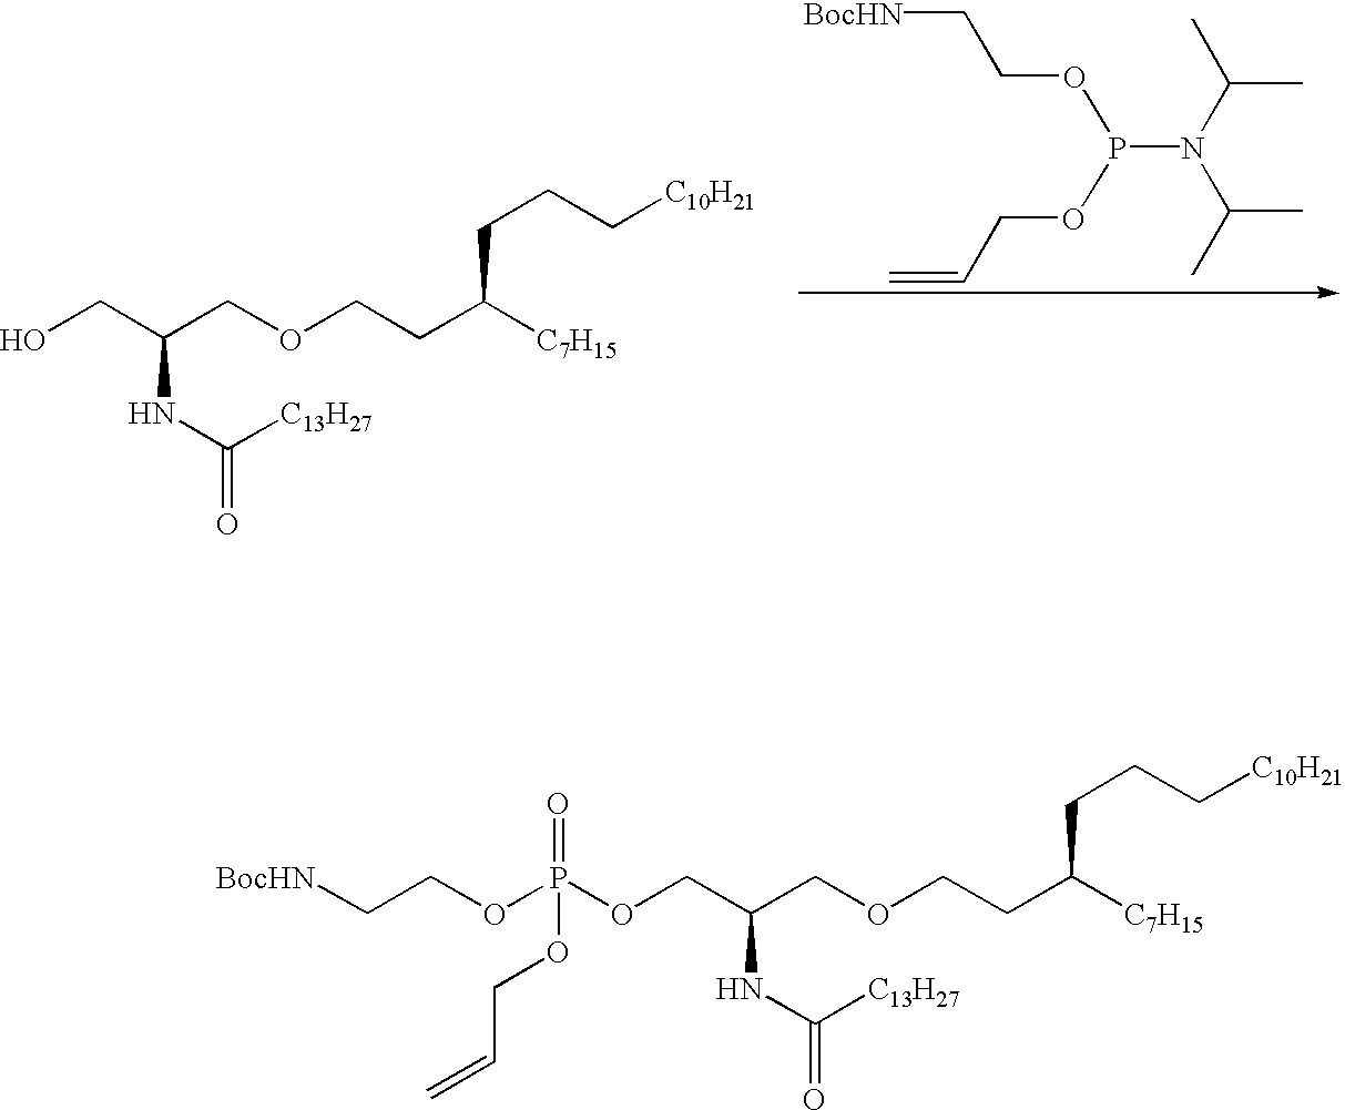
[BocHN]CCOP(OCC=C)N(C(C)C)C(C)C.C(OCCC([C7H15])CCC[C10H21])C(CO)NC([C13H27])=O.C(OCCC([C7H15])CCC[C10H21])C(COP(OCC[BocHN])(=O)OCC=C)NC([C13H27])=O
